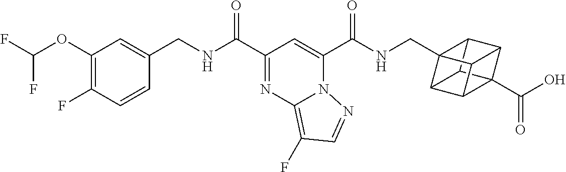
C1(C(NCC2=CC(OC(F)F)=C(F)C=C2)=O)=NC2=C(F)C=NN2C(C(NCC23C4C5C6(C(O)=O)C4C2C6C53)=O)=C1
